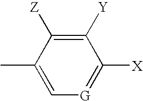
C1=C(C)C([Z])=C([Y])C([X])=[G]1
